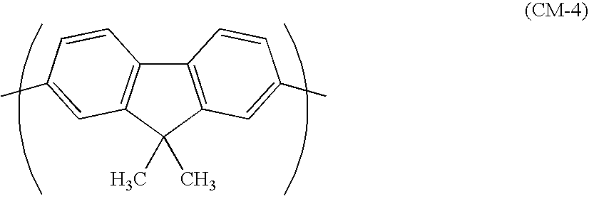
C12=C(C(C)(C)C3=C1C=CC(C)=C3)C=C(C)C=C2
